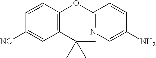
C1(OC2=NC=C(N)C=C2)=C(C(C)(C)C)C=C([NC])C=C1
